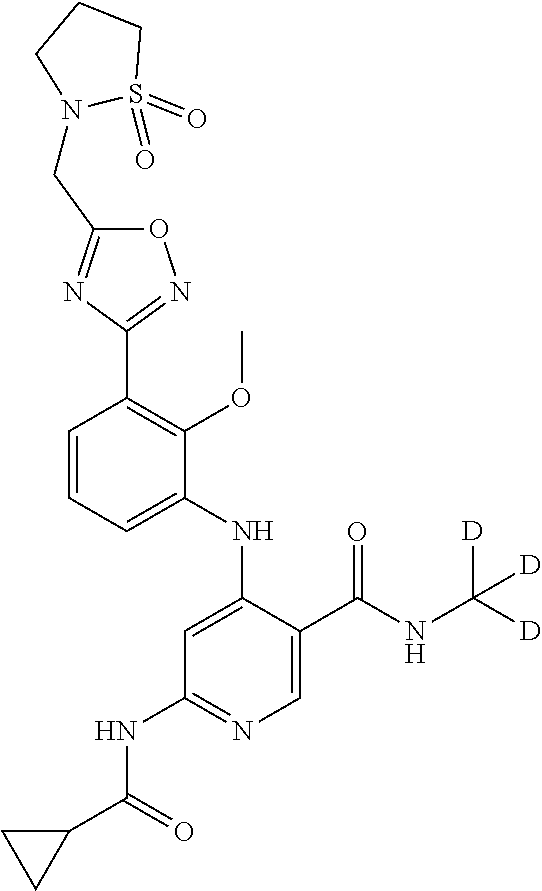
C1=CC=C(NC2=CC(NC(C3CC3)=O)=NC=C2C(NC([D])([D])[D])=O)C(OC)=C1C1=NOC(CN2S(=O)(=O)CCC2)=N1
